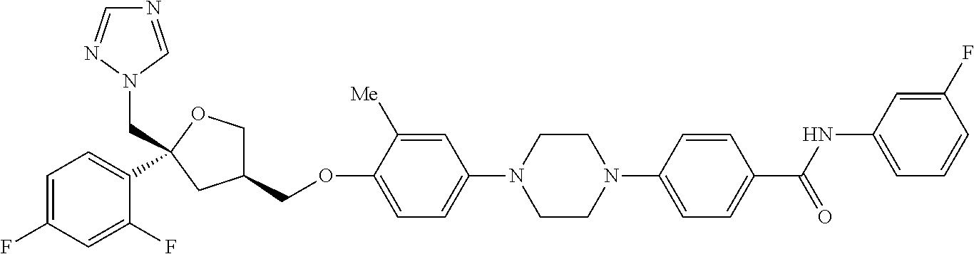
C1=C(F)C=C(F)C(C2(CN3N=CN=C3)OCC(COC3=CC=C(N4CCN(C5=CC=C(C(NC6=CC=CC(F)=C6)=O)C=C5)CC4)C=C3[Me])C2)=C1
